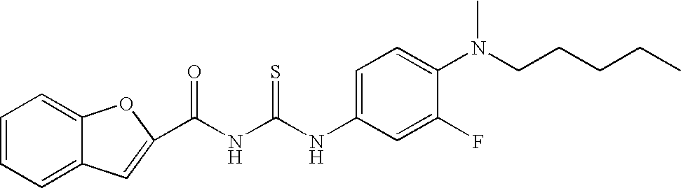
C(NC(NC1=CC=C(N(CCCCC)C)C(F)=C1)=S)(=O)C1=CC2=CC=CC=C2O1
